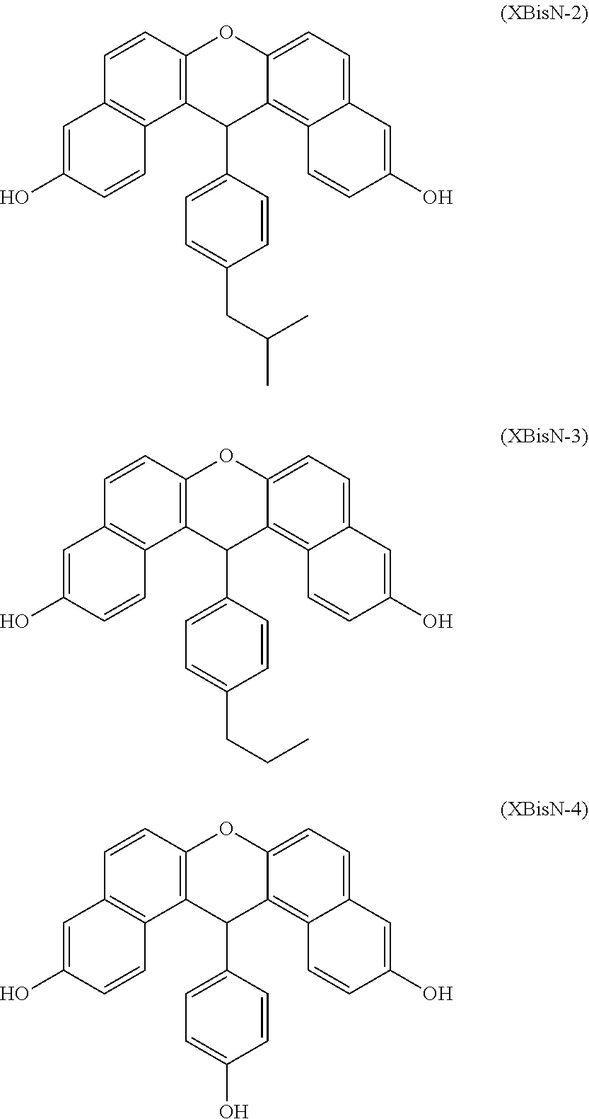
C12=C(C=CC3=C1C=CC(O)=C3)OC1=CC=C3C(=C1C2C1=CC=C(CC(C)C)C=C1)C=CC(O)=C3.C12=C(C=CC3=C1C=CC(O)=C3)OC1=CC=C3C(=C1C2C1=CC=C(CCC)C=C1)C=CC(O)=C3.C12=C(C=CC3=C1C=CC(O)=C3)OC1=CC=C3C(=C1C2C1=CC=C(O)C=C1)C=CC(O)=C3
